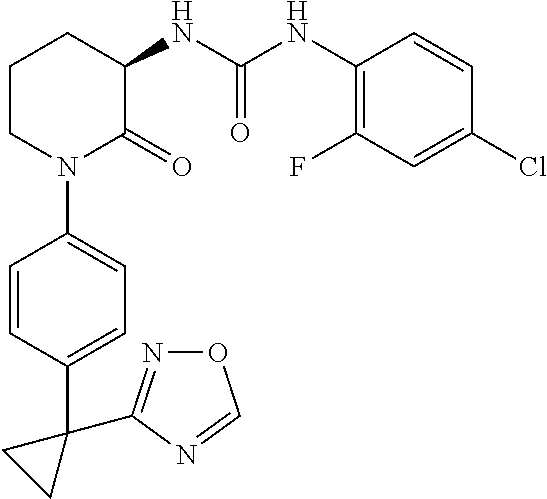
C1CN(C2=CC=C(C3(C4=NOC=N4)CC3)C=C2)C(=O)C(NC(NC2=C(F)C=C(Cl)C=C2)=O)C1
